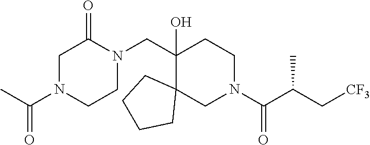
C(N1CCN(CC2(O)C3(CN(C(C(C[CF3])C)=O)CC2)CCCC3)C(=O)C1)(C)=O
